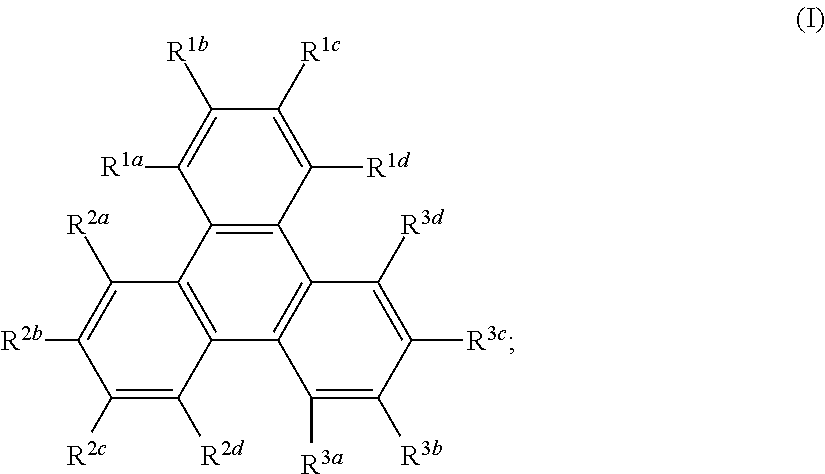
C12=C(C3=C(C4=C1C([R3d])=C([R3c])C([R3b])=C4[R3a])C([R2d])=C([R2c])C([R2b])=C3[R2a])C([R1a])=C([R1b])C([R1c])=C2[R1d]
